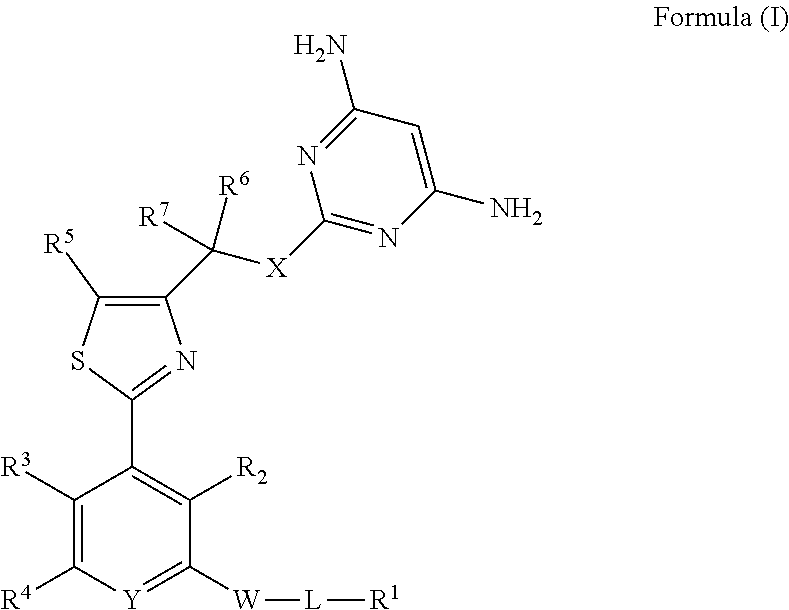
C1([R5])=C(C([R6])([R7])[X]C2=NC(N)=CC(N)=N2)N=C(C2=C([R2])C([W][L][R1])=[Y]C([R4])=C2[R3])S1
